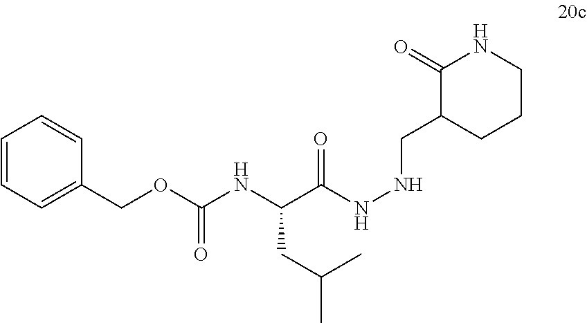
C(C(NNCC1CCCNC1=O)=O)(NC(OCC1=CC=CC=C1)=O)CC(C)C
